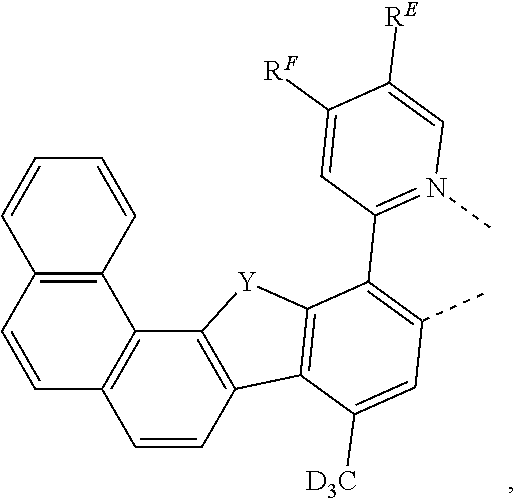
C1=CC2=C(C3=C1C=CC1=C3C=CC=C1)[Y]C1=C2C([D3C])=CC(C)=C1C1=N(C)C=C([RE])C([RF])=C1
